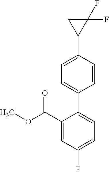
C1(F)=CC=C(C2=CC=C(C3C(F)(F)C3)C=C2)C(C(OC)=O)=C1
